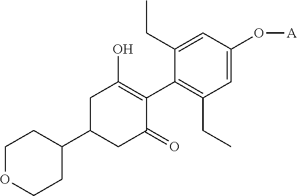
C1(C2CCOCC2)CC(=O)C(C2=C(CC)C=C(O[A])C=C2CC)=C(O)C1
